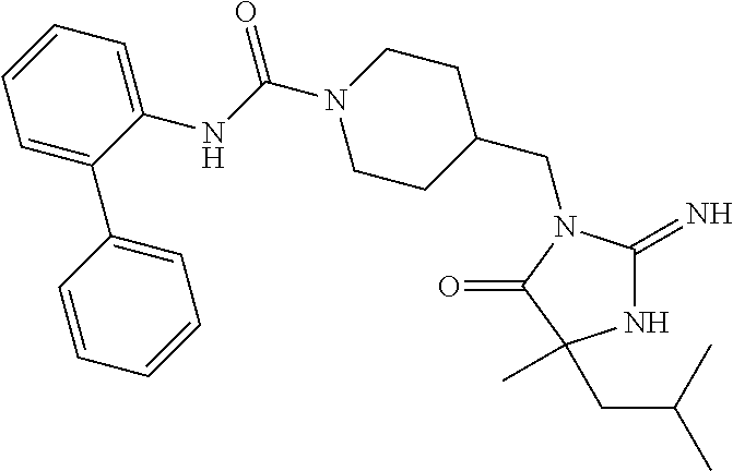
C1C(CN2C(=N)NC(C)(CC(C)C)C2=O)CCN(C(NC2=CC=CC=C2C2=CC=CC=C2)=O)C1
